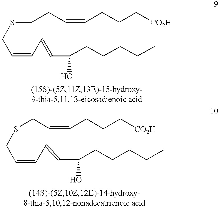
C(C=CC=CC(CCCCC)O)SCCC=CCCC[CO2H].C(C=CC=CC(CCCCC)O)SCC=CCCC[CO2H]
